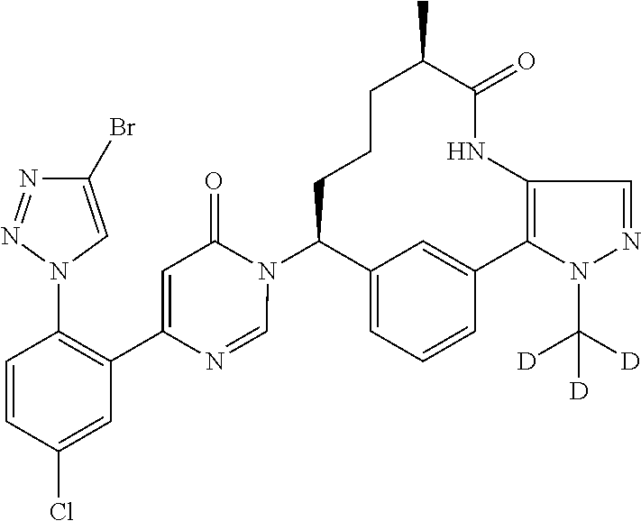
C12=CC=CC(=C1)C1=C(NC(=O)C(C)CCCC2N2C(=O)C=C(C3=C(N4C=C(Br)N=N4)C=CC(Cl)=C3)N=C2)C=NN1C([D])([D])[D]
